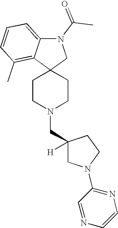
C1CN(CC2([H])CN(C3=NC=CN=C3)CC2)CCC12CN(C(C)=O)C1=CC=CC(C)=C21
